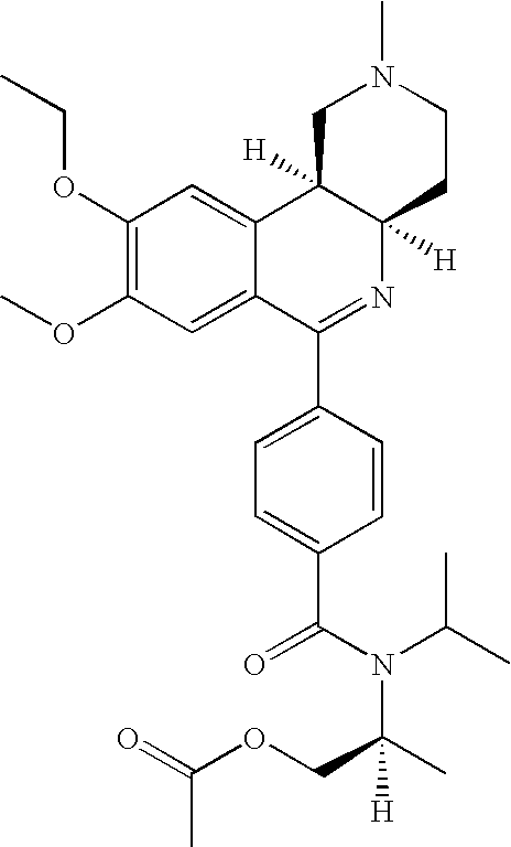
C1(OCC)=C(OC)C=C2C(=C1)C1([H])C([H])(N=C2C2=CC=C(C(N(C(C)C)C(C)(COC(=O)C)[H])=O)C=C2)CCN(C)C1
